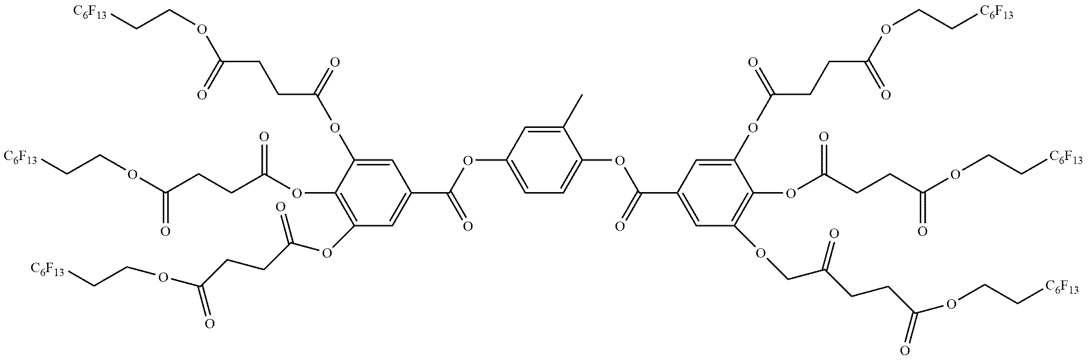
C1(OC(CCC(OCC[C6F13])=O)=O)=C(OC(CCC(OCC[C6F13])=O)=O)C=C(C(OC2=CC=C(OC(C3=CC(OCC(CCC(OCC[C6F13])=O)=O)=C(OC(CCC(OCC[C6F13])=O)=O)C(OC(CCC(OCC[C6F13])=O)=O)=C3)=O)C(C)=C2)=O)C=C1OC(CCC(OCC[C6F13])=O)=O
